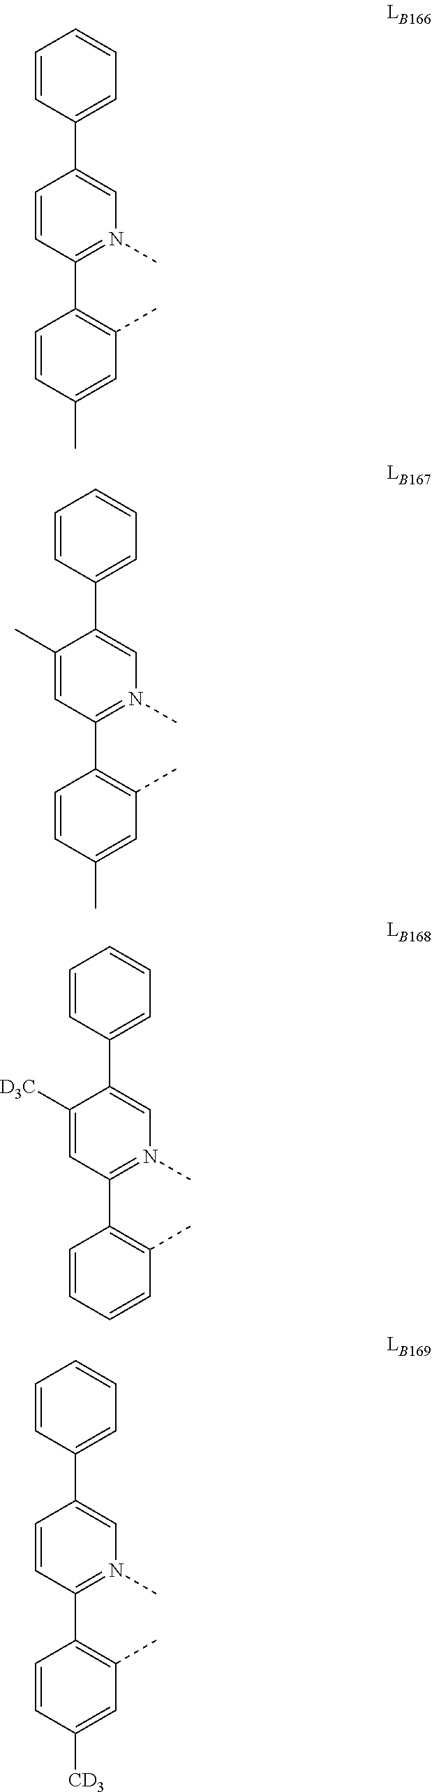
C1=CC(C)=CC(C)=C1C1=N(C)C=C(C2=CC=CC=C2)C=C1.C1=CC(C)=CC(C)=C1C1=N(C)C=C(C2=CC=CC=C2)C(C)=C1.C1=CC=CC(C)=C1C1=N(C)C=C(C2=CC=CC=C2)C([D3C])=C1.C1=CC([CD3])=CC(C)=C1C1=N(C)C=C(C2=CC=CC=C2)C=C1
